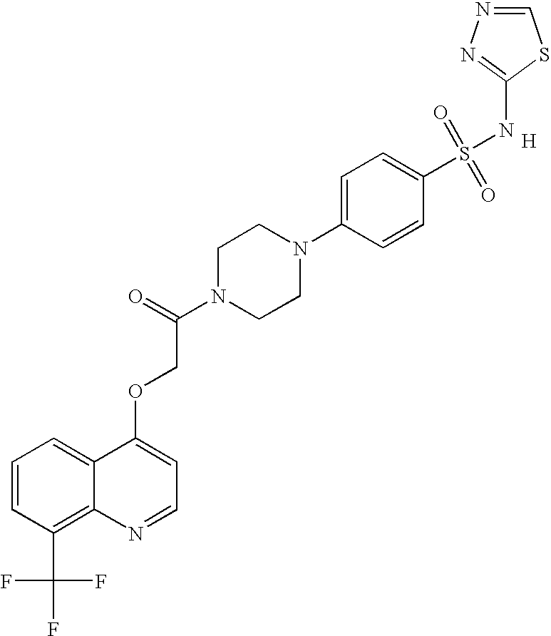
C1=CC(C(F)(F)F)=C2C(=C1)C(OCC(N1CCN(C3=CC=C(S(=O)(=O)NC4=NN=CS4)C=C3)CC1)=O)=CC=N2.[H]
